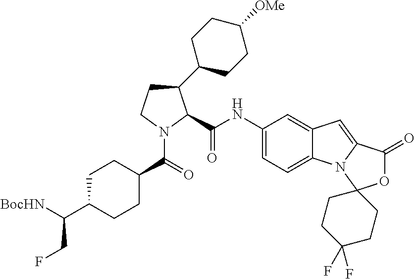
C1(C2CCC([OMe])CC2)CCN(C(=O)C2CCC(C([BocHN])CF)CC2)C1C(NC1=CC=C2C(=C1)C=C1N2C2(CCC(F)(F)CC2)OC1=O)=O
